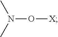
N(O[X])(C)C
